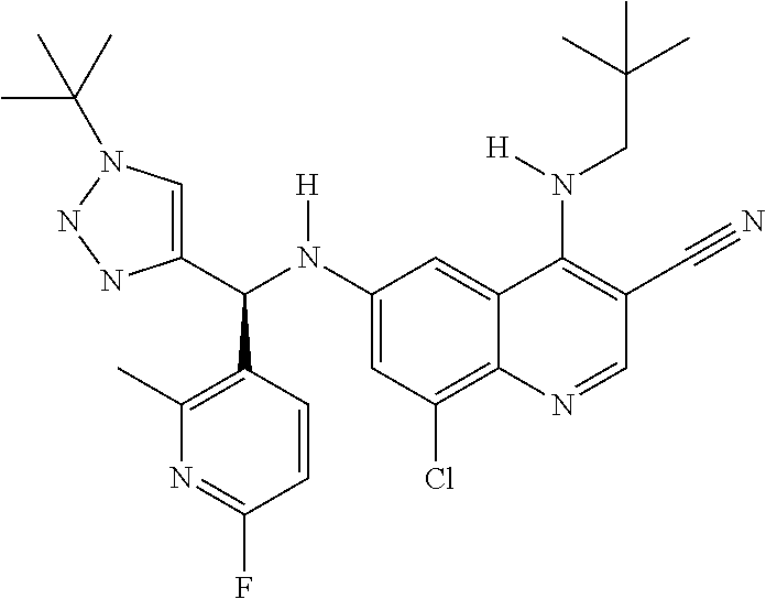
C1(N(C(C2=CN(C(C)(C)C)NN2)C2=C(C)N=C(F)C=C2)[H])=CC(Cl)=C2C(=C1)C(N(CC(C)(C)C)[H])=C(C#N)C=N2
